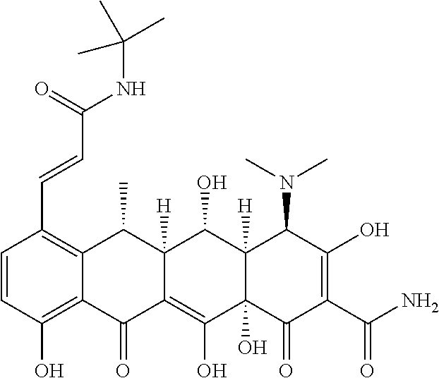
C1=CC(O)=C2C(=C1C=CC(=O)NC(C)(C)C)C(C)C1([H])C(=C(O)C3(O)C([H])(C1O)C(N(C)C)C(O)=C(C(N)=O)C3=O)C2=O
